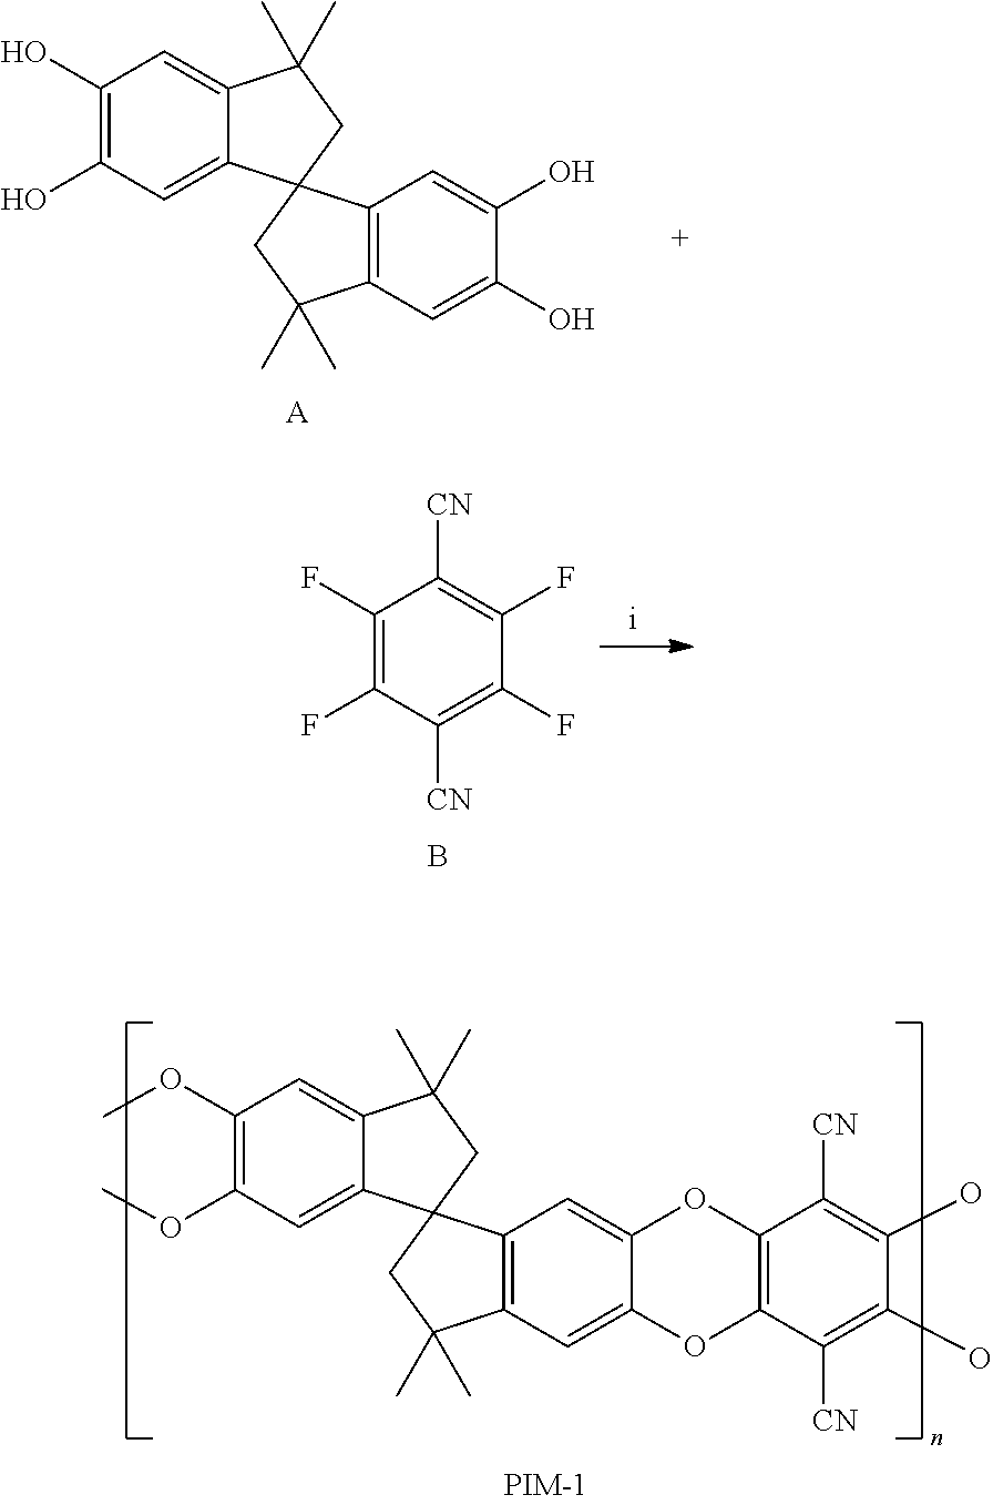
C1(O)=C(O)C=C2C(=C1)C(C)(C)CC21C2=C(C=C(O)C(O)=C2)C(C)(C)C1.[A].C1(OC)=C(OC)C=C2C(=C1)C(C)(C)CC21C2=C(C=C3C(=C2)OC2=C(O3)C([CN])=C(O)C(O)=C2[CN])C(C)(C)C1.C1(F)=C(F)C([CN])=C(F)C(F)=C1[CN].B
